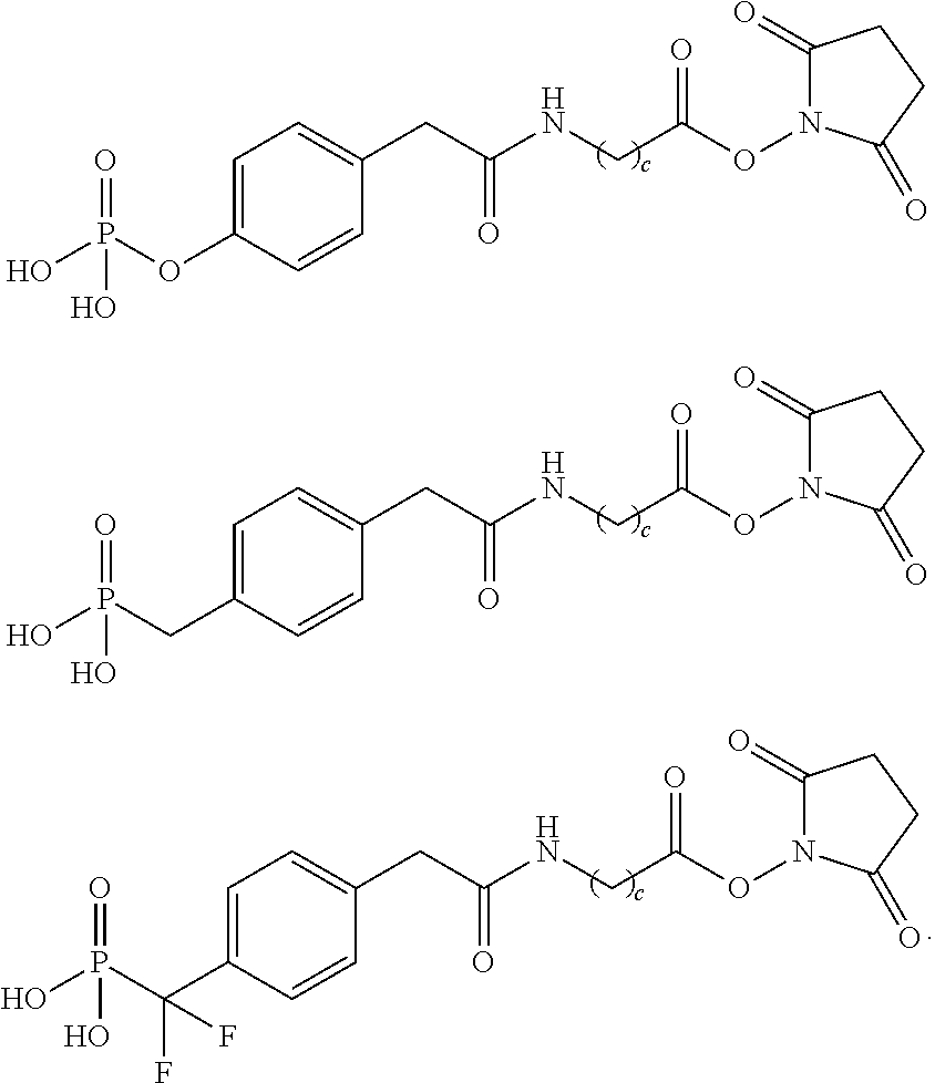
C1=C(OP(O)(=O)O)C=CC(CC(NCC(ON2C(=O)CCC2=O)=O)=O)=C1.C1=C(CP(O)(=O)O)C=CC(CC(NCC(ON2C(=O)CCC2=O)=O)=O)=C1.C1=C(C(P(O)(=O)O)(F)F)C=CC(CC(NCC(ON2C(=O)CCC2=O)=O)=O)=C1
